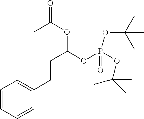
C1=CC=CC(CCC(OP(OC(C)(C)C)(=O)OC(C)(C)C)OC(C)=O)=C1
